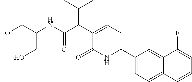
C(NC(C(C(C)C)C1=CC=C(C2=CC=C3C(=C2)C(F)=CC=C3)NC1=O)=O)(CO)CO
